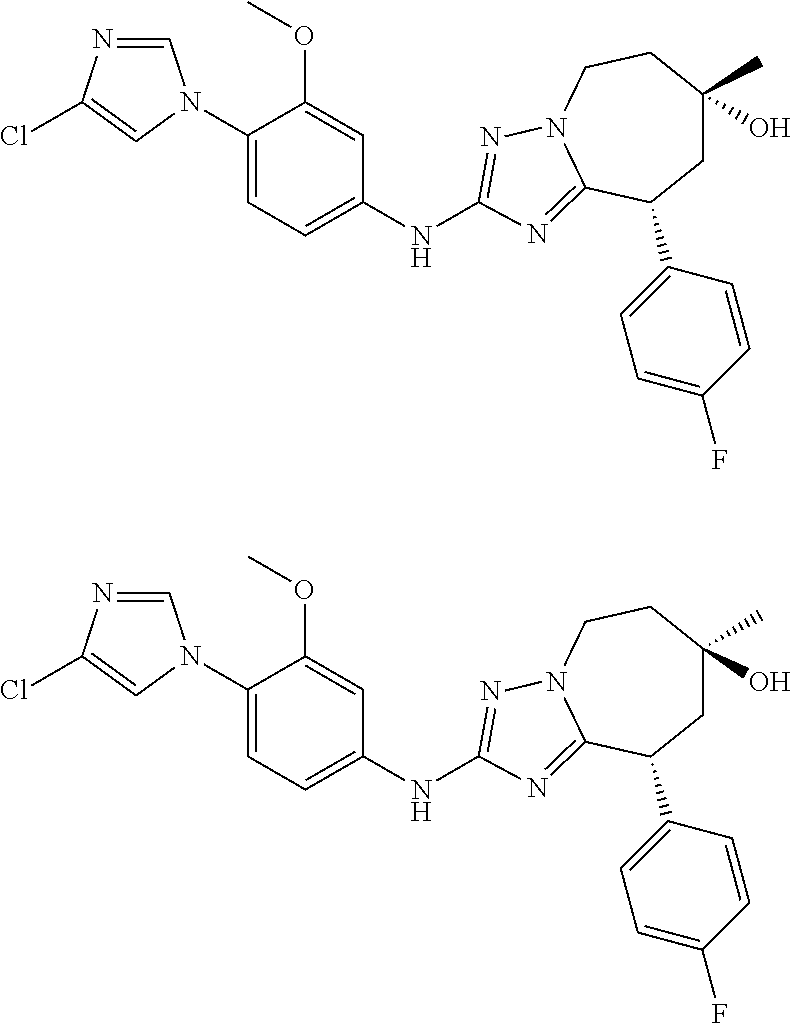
C1=NC(Cl)=CN1C1=CC=C(NC2=NN3CCC(O)(C)CC(C4=CC=C(F)C=C4)C3=N2)C=C1OC.C1=NC(Cl)=CN1C1=CC=C(NC2=NN3CCC(O)(C)CC(C4=CC=C(F)C=C4)C3=N2)C=C1OC
